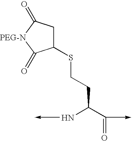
C1(SCCC(C=O)N)CC(=O)[PEG-N]C1=O
